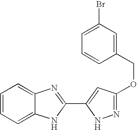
C1=CC=C2C(=C1)N=C(C1=CC(OCC3=CC(Br)=CC=C3)=NN1)N2
